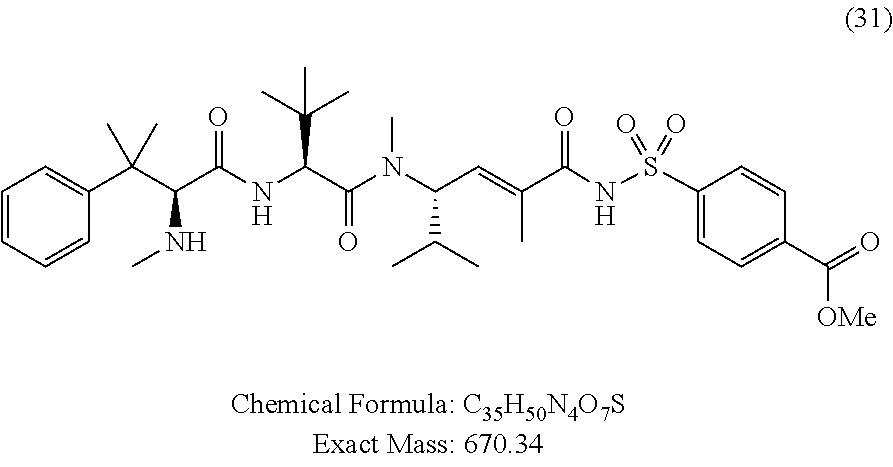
C1=CC=CC(C(C(C(NC(C(N(C(C=C(C(NS(=O)(=O)C2=CC=C(C(=O)[OMe])C=C2)=O)C)C(C)C)C)=O)C(C)(C)C)=O)NC)(C)C)=C1
